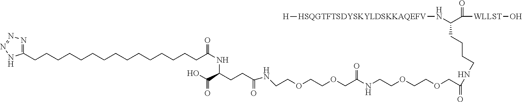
C(N[HSQGTFTSDYSKYLDSKKAQEFV][H])(C([WLLST]O)=O)CCCCNC(COCCOCCNC(COCCOCCNC(=O)CCC(C(O)=O)NC(CCCCCCCCCCCCCCCC1=NN=NN1)=O)=O)=O
